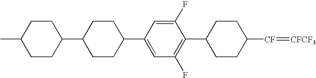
C1CC([CF]=[CFCF3])CCC1C1=C(F)C=C(C2CCC(C3CCC(C)CC3)CC2)C=C1F
